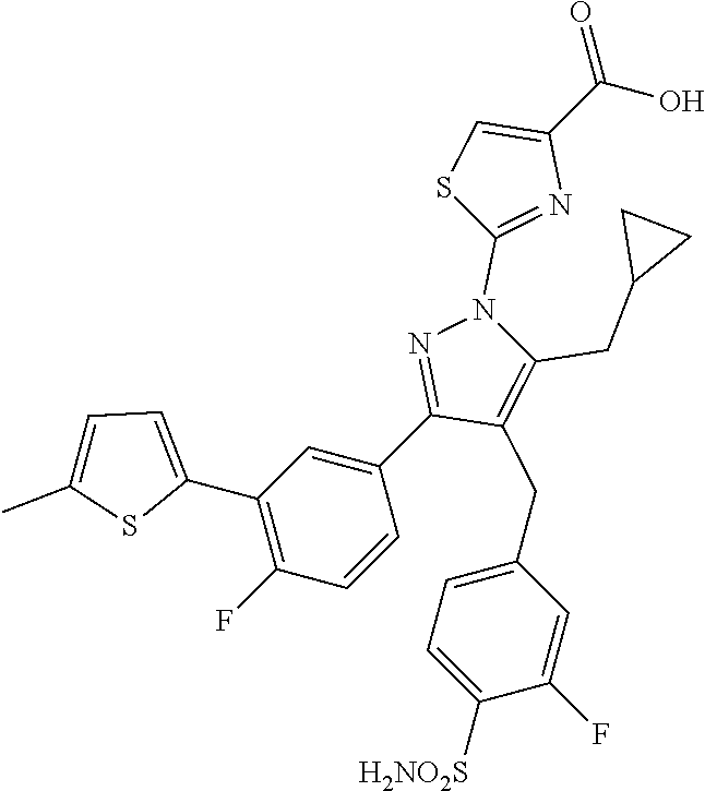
C1(C2=CC=C(C)S2)=C(F)C=CC(C2=NN(C3=NC(C(=O)O)=CS3)C(CC3CC3)=C2CC2=CC=C([H2NO2S])C(F)=C2)=C1
